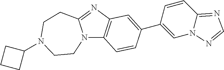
N12C3=C(N=C1CCN(C1CCC1)CC2)C=C(C1=CN2C(=NC=N2)C=C1)C=C3
